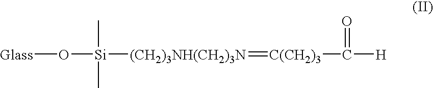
C[Si](O[Glass])(C)[(CH2)3NH(CH2)3N]=[C(CH2)3]C(=O)[H]
